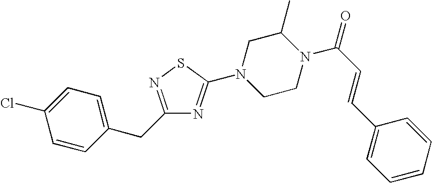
C1=CC(CC2=NSC(N3CCN(C(C=CC4=CC=CC=C4)=O)C(C)C3)=N2)=CC=C1Cl
